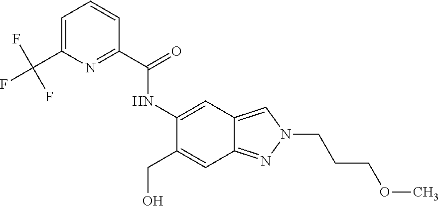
C1(NC(C2=NC(C(F)(F)F)=CC=C2)=O)=CC2=CN(CCCOC)N=C2C=C1CO
